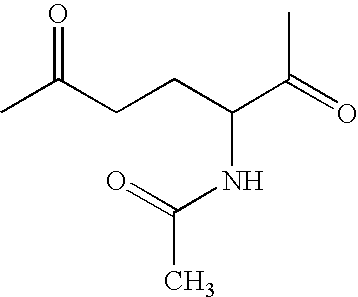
CC(CCC(C(=O)C)NC(C)=O)=O
